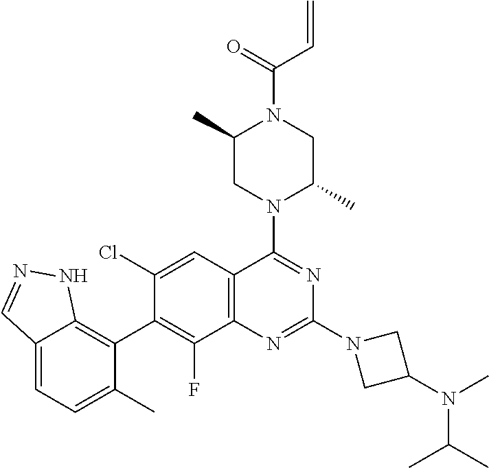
C12=CC=C(C)C(C3=C(F)C4=C(C=C3Cl)C(N3C(C)CN(C(=O)C=C)C(C)C3)=NC(N3CC(N(C)C(C)C)C3)=N4)=C1NN=C2
